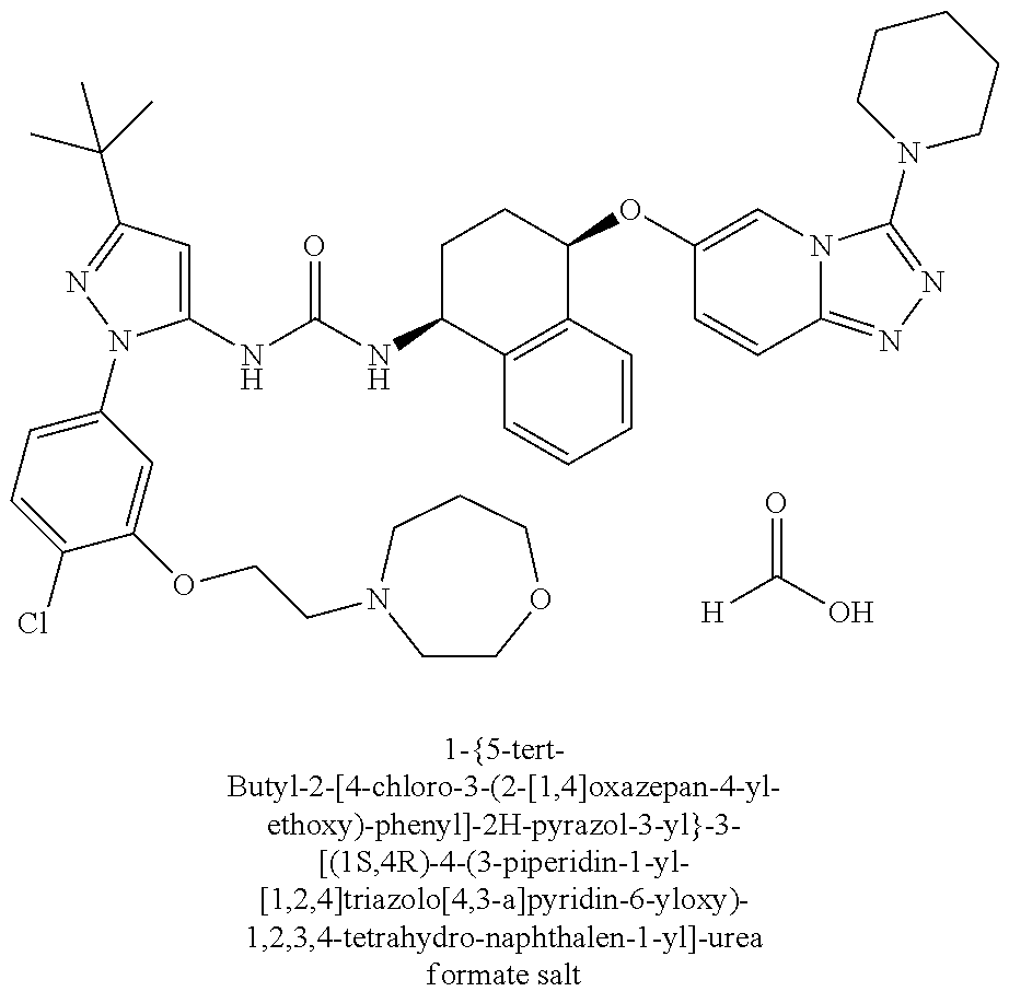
C1(NC(=O)NC2C3=C(C(OC4=CN5C(=NN=C5N5CCCCC5)C=C4)CC2)C=CC=C3)=CC(C(C)(C)C)=NN1C1=CC=C(Cl)C(OCCN2CCOCCC2)=C1.[H]C(=O)O
